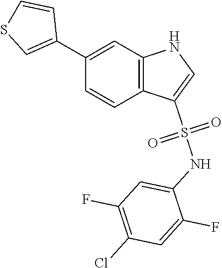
C1=C(NS(=O)(C2=CNC3=C2C=CC(C2=CSC=C2)=C3)=O)C(F)=CC(Cl)=C1F
